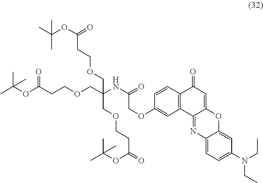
CC(OC(CCOCC(NC(=O)COC1=CC2=C(C=C1)C(=O)C=C1C2=NC2=CC=C(N(CC)CC)C=C2O1)(COCCC(=O)OC(C)(C)C)COCCC(OC(C)(C)C)=O)=O)(C)C
